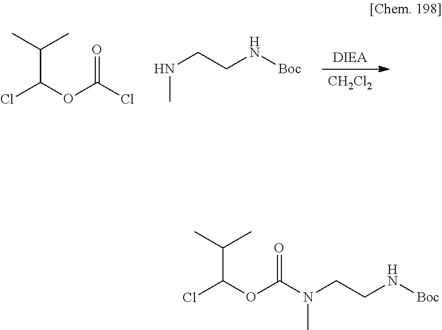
[CH2Cl2].[DIEA].ClC(OC(Cl)=O)C(C)C.N(CCN[Boc])C.ClC(OC(N(CCN[Boc])C)=O)C(C)C
